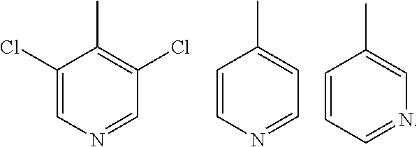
C1(Cl)=CN=CC(Cl)=C1C.C1=CN=CC=C1C.C1=CC=NC=C1C
